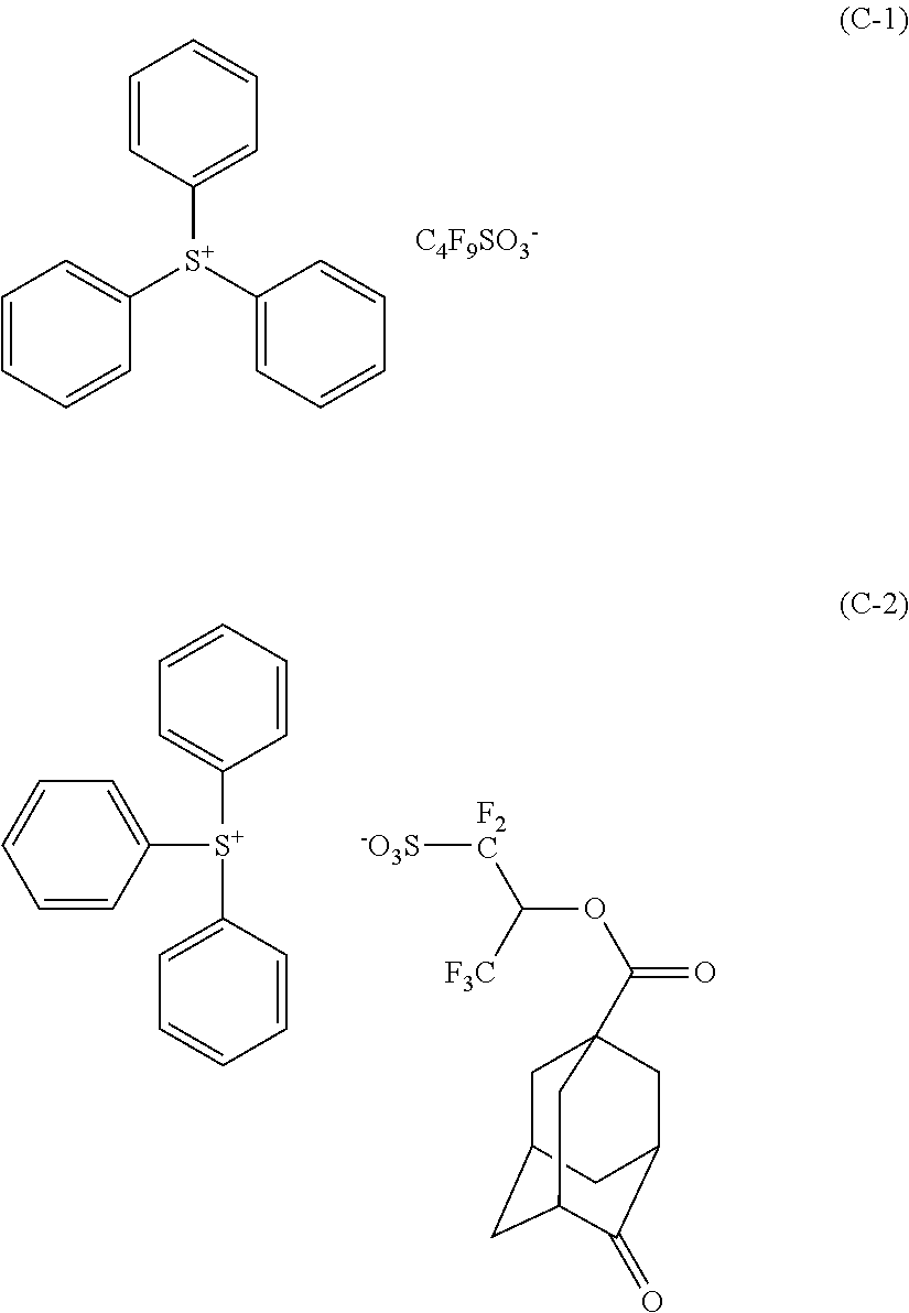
C1=CC([S+](C2=CC=CC=C2)C2=CC=CC=C2)=CC=C1.[C4F9SO3-].C1=CC=CC=C1[S+](C1=CC=CC=C1)C1=CC=CC=C1.[-O3S][F2C]C(OC(=O)C12CC3CC(C(=O)C(C1)C3)C2)[F3C]
